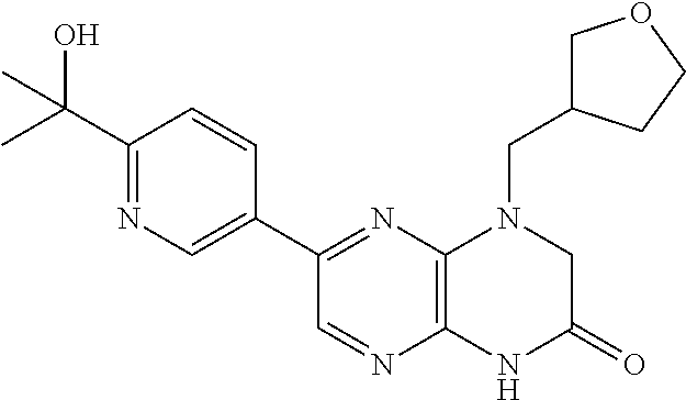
C12=C(N=C(C3=CN=C(C(O)(C)C)C=C3)C=N1)N(CC1COCC1)CC(=O)N2
